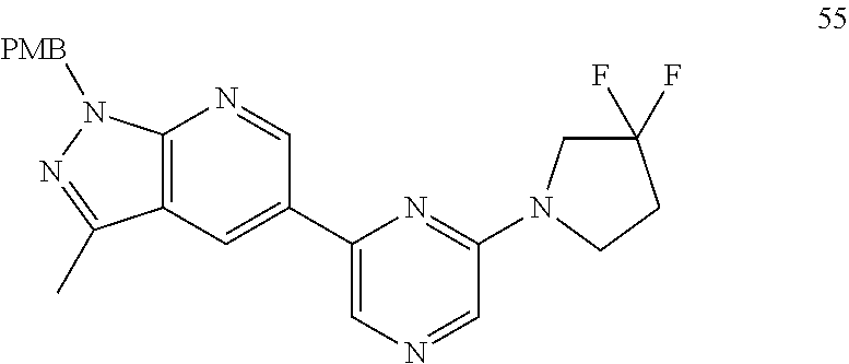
C12=C(C=C(C3=CN=CC(N4CC(F)(F)CC4)=N3)C=N1)C(C)=NN2[PMB]
